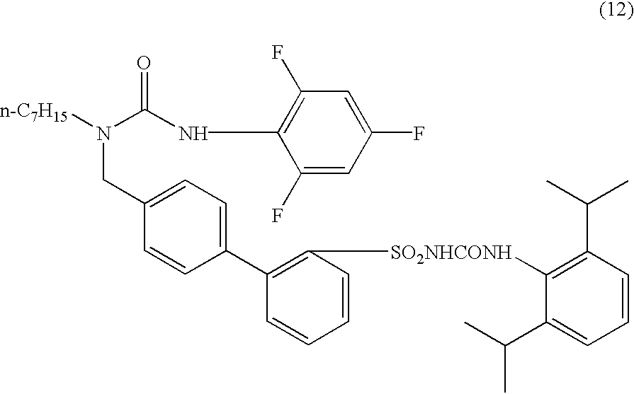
N(C(NC1=C(F)C=C(F)C=C1F)=O)([n-C7H15])CC1=CC=C(C2=C([SO2NHCONH]C3=C(C(C)C)C=CC=C3C(C)C)C=CC=C2)C=C1
